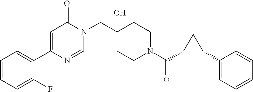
N1(CC2(O)CCN(C(=O)C3C(C4=CC=CC=C4)C3)CC2)C(=O)C=C(C2=CC=CC=C2F)N=C1
